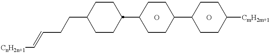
[CnH2n+1]C=CCCC1CCC(C2CCC(C3CCC([CmH2m+1])CC3)CC2)CC1.O.O
